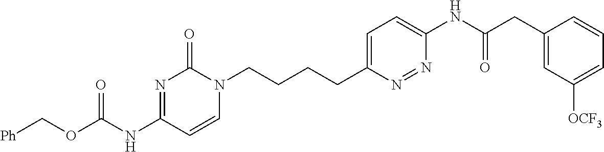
[Ph]COC(NC1=NC(=O)N(CCCCC2=CC=C(NC(CC3=CC([OCF3])=CC=C3)=O)N=N2)C=C1)=O
